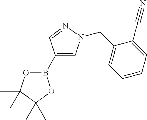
O1B(C2=CN(CC3=CC=CC=C3C#N)N=C2)OC(C)(C)C1(C)C
